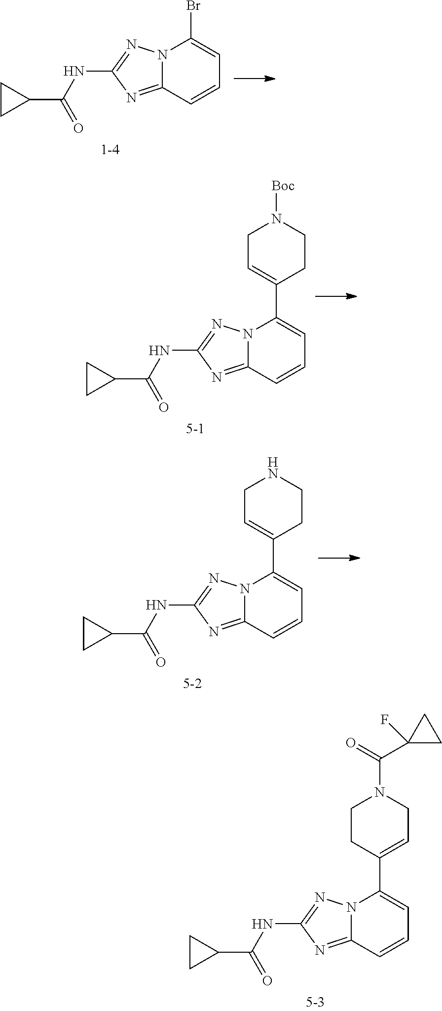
N12C(=NC(NC(C3CC3)=O)=N1)C=CC=C2Br.N12C(=NC(NC(C3CC3)=O)=N1)C=CC=C2C1=CCN([Boc])CC1.N12C(=NC(NC(C3CC3)=O)=N1)C=CC=C2C1=CCNCC1.N12C(=NC(NC(C3CC3)=O)=N1)C=CC=C2C1=CCN(C(=O)C2(F)CC2)CC1
